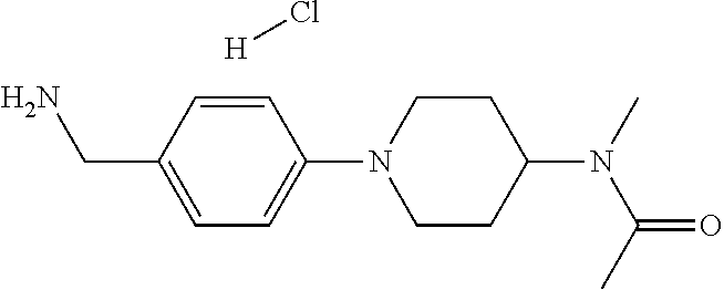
C1=CC(CN)=CC=C1N1CCC(N(C)C(C)=O)CC1.[H]Cl
